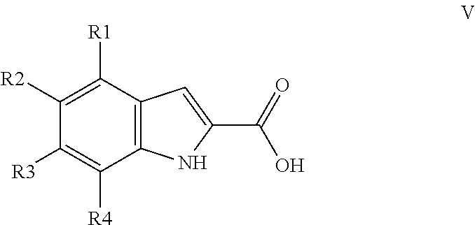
C12=C(C([R1])=C([R2])C([R3])=C1[R4])C=C(C(=O)O)N2
